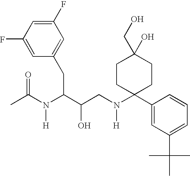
C1(F)=CC(F)=CC(CC(C(CN(C2(C3=CC(C(C)(C)C)=CC=C3)CCC(CO)(O)CC2)[H])O)N(C(C)=O)[H])=C1
